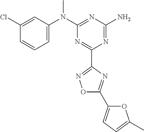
C1(Cl)=CC(N(C2=NC(N)=NC(C3=NOC(C4=CC=C(C)O4)=N3)=N2)C)=CC=C1
